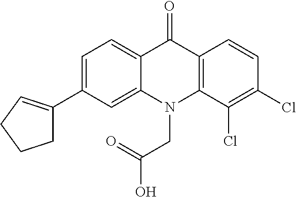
C12=CC=C(C3=CCCC3)C=C1N(CC(O)=O)C1=C(C2=O)C=CC(Cl)=C1Cl
